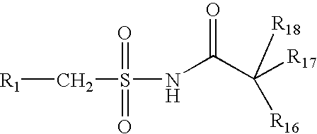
[R1]CS(NC(C([R17])([R18])[R16])=O)(=O)=O
